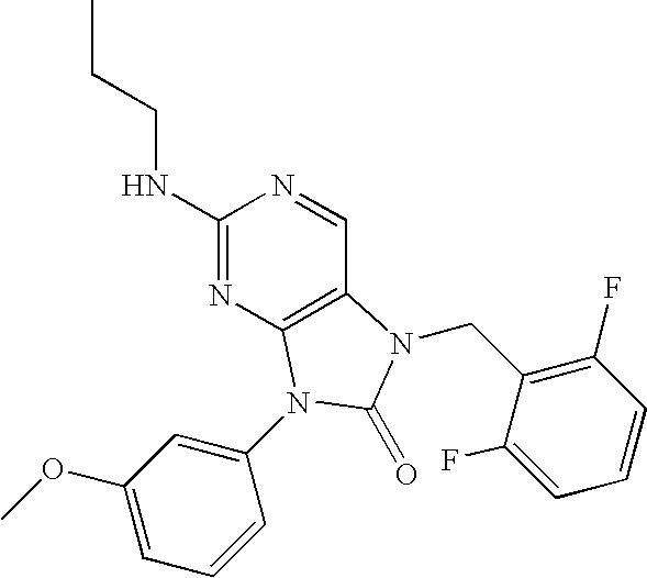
C1(NCCC)=NC2=C(C=N1)N(CC1=C(F)C=CC=C1F)C(=O)N2C1=CC(OC)=CC=C1
